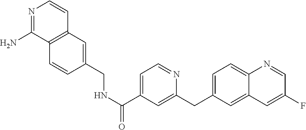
N1=C(N)C2=C(C=C1)C=C(CNC(=O)C1=CC=NC(CC3=CC=C4C(=C3)C=C(F)C=N4)=C1)C=C2
